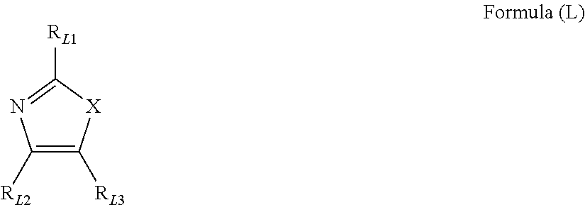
C1([RL2])=C([RL3])[X]C([RL1])=N1
